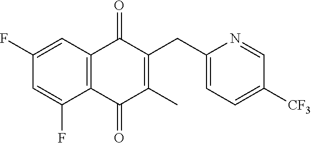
C1(F)=CC2=C(C(=O)C(C)=C(CC3=CC=C([CF3])C=N3)C2=O)C(F)=C1
